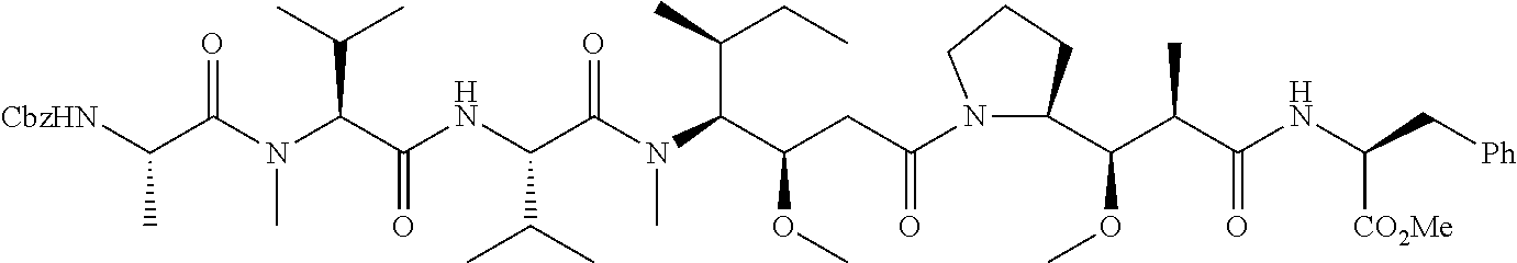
N1(C(CC(C(N(C(C(NC(C(N(C)C(C([CbzHN])C)=O)C(C)C)=O)C(C)C)=O)C)C(C)CC)OC)=O)CCCC1C(OC)C(C(NC(C[Ph])[CO2Me])=O)C
